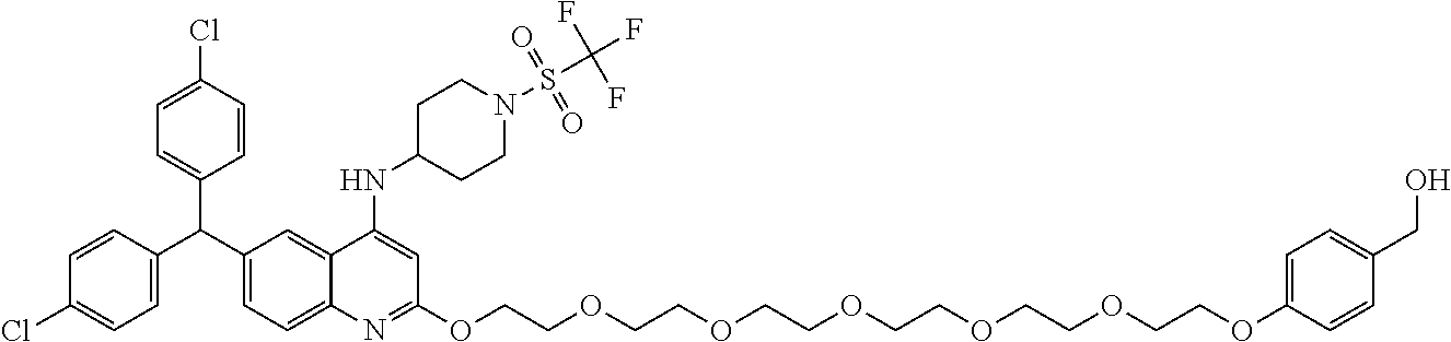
C1=CC(C(C2=CC=C3C(=C2)C(NC2CCN(S(C(F)(F)F)(=O)=O)CC2)=CC(OCCOCCOCCOCCOCCOCCOC2=CC=C(CO)C=C2)=N3)C2=CC=C(Cl)C=C2)=CC=C1Cl
